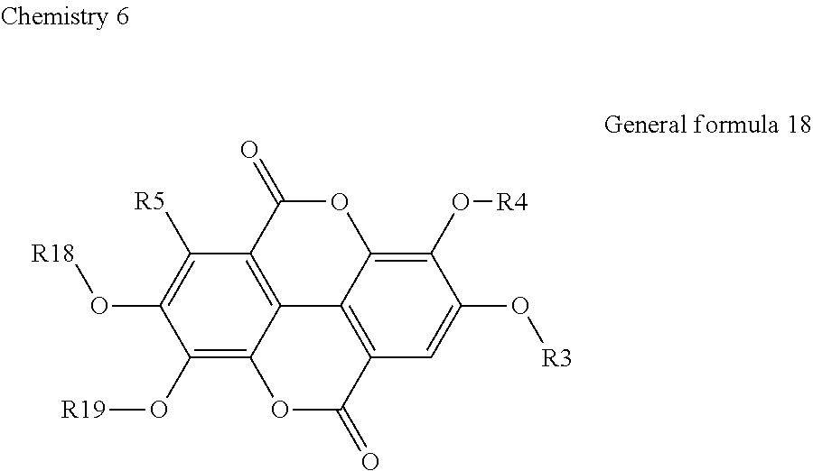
C1(O[R19])=C2C3=C(C([R5])=C1O[R18])C(=O)OC1=C(O[R4])C(O[R3])=CC(=C31)C(=O)O2
